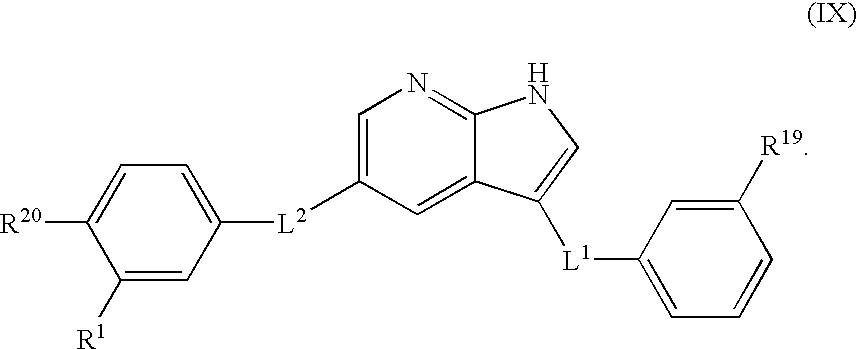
C1([R20])=CC=C([L2]C2=CN=C3C(=C2)C([L1]C2=CC=CC([R19])=C2)=CN3)C=C1[R1]
